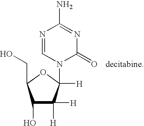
C1(O)C([H])([H])C([H])(N2C(=O)N=C(N)N=C2)OC1CO.[decitabine]
